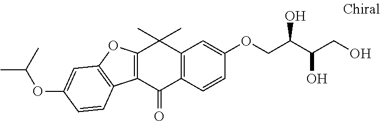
C12=C(C(=O)C3=C(C=C(OCC(C(CO)O)O)C=C3)C1(C)C)C1=C(O2)C=C(OC(C)C)C=C1
